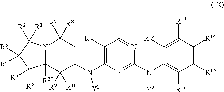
N12C([R20])(C([R9])([R10])C(N(C3=C([R11])C=NC(N(C4=C([R16])C([R15])=C([R14])C([R13])=C4[R12])[Y2])=N3)[Y1])CC1([R8])[R7])C([R6])([R5])C([R3])([R4])C2([R1])[R2]
